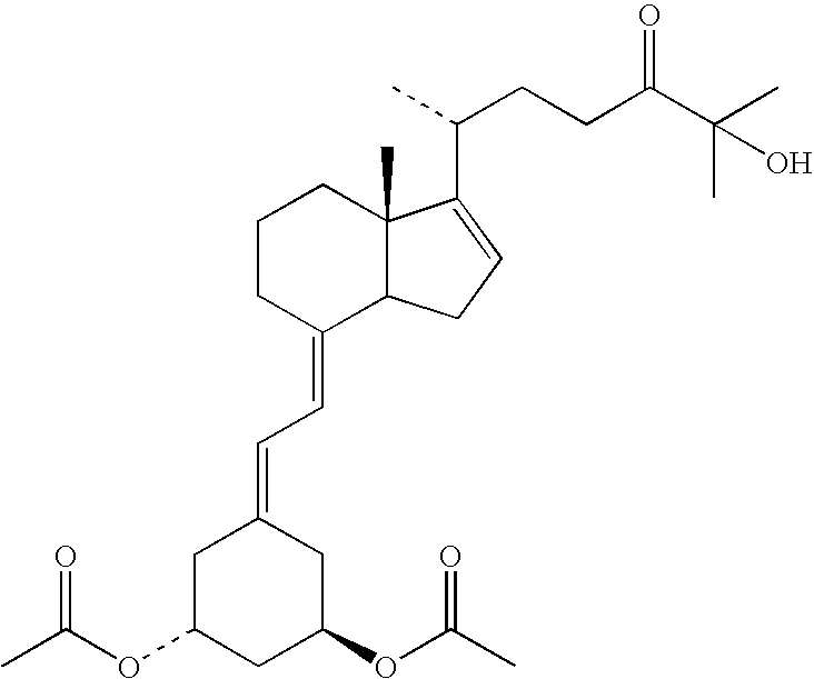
C1CC(=CC=C2CC(OC(C)=O)CC(OC(C)=O)C2)C2C(C)(C1)C(C(C)CCC(C(C)(O)C)=O)=CC2
